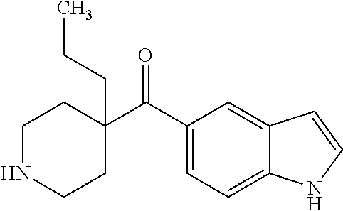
C(=O)(C1(CCC)CCNCC1)C1=CC=C2C(=C1)C=CN2
